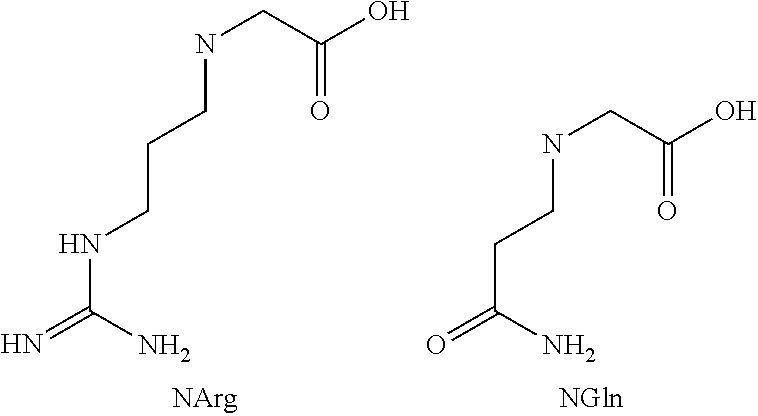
N(C(N)=N)CCCNCC(O)=O.C(C(N)=O)CNCC(O)=O
